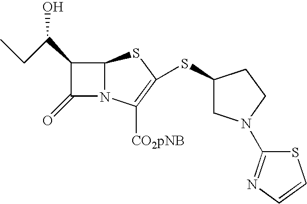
C1(SC2CN(C3=NC=CS3)CC2)=C([CO2pNB])N2C(S1)C(C(O)CC)C2=O
